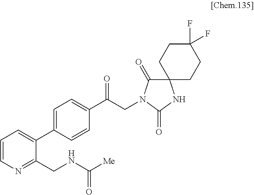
C1=C(C2=CC=CN=C2CNC([Me])=O)C=CC(C(CN2C(=O)C3(CCC(F)(F)CC3)NC2=O)=O)=C1
